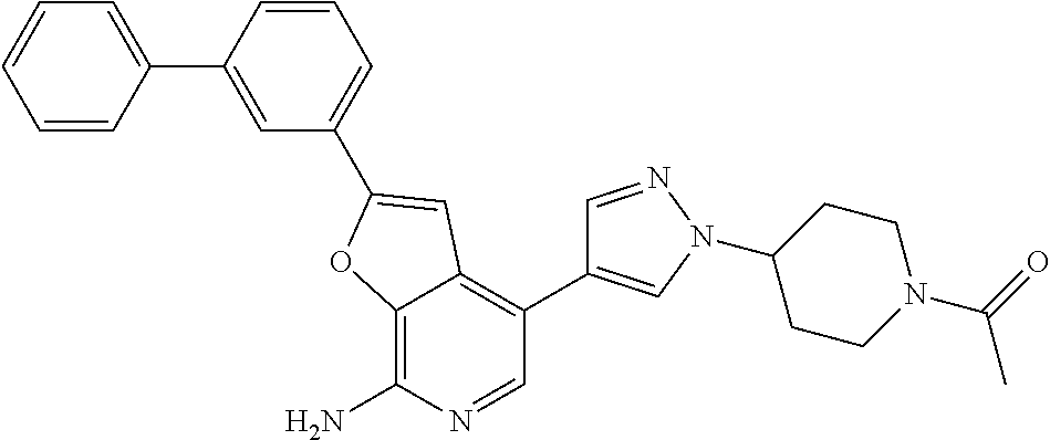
C12=C(N)N=CC(C3=CN(C4CCN(C(C)=O)CC4)N=C3)=C1C=C(C1=CC=CC(C3=CC=CC=C3)=C1)O2
